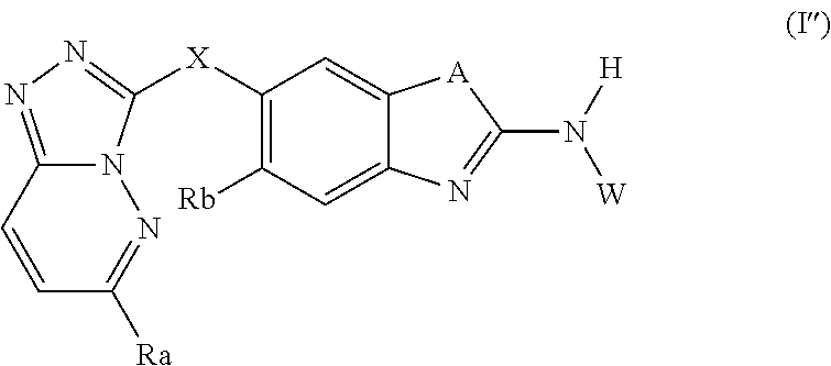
C1([X]C2=NN=C3N2N=C([Ra])C=C3)=C([Rb])C=C2C(=C1)[A]C(N([H])[W])=N2
